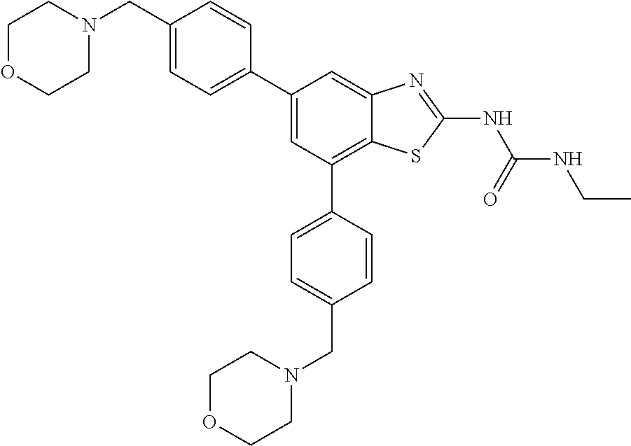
C1(C2=CC=C(CN3CCOCC3)C=C2)=CC(C2=CC=C(CN3CCOCC3)C=C2)=C2C(=C1)N=C(NC(=O)NCC)S2
